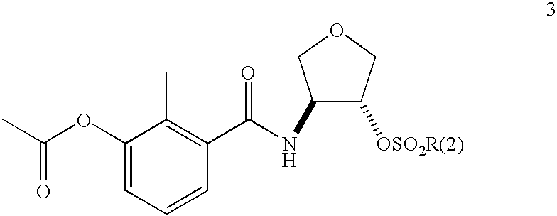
C1(NC(=O)C2=C(C)C(OC(=O)C)=CC=C2)C([OSO2R(2)])COC1
